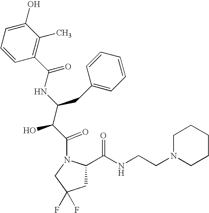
C1=CC(C(=O)NC(C(C(=O)N2CC(F)(F)CC2C(NCCN2CCCCC2)=O)O)CC2=CC=CC=C2)=C(C)C(O)=C1
